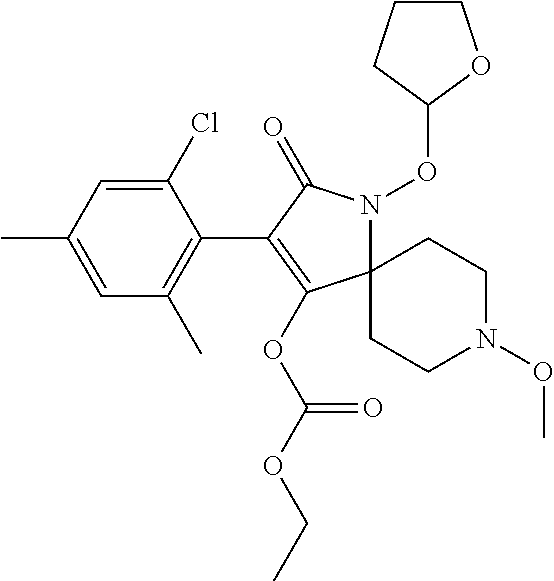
C1(Cl)=CC(C)=CC(C)=C1C1=C(OC(OCC)=O)C2(N(OC3OCCC3)C1=O)CCN(OC)CC2
